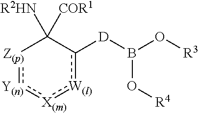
[Z(p)]1:[Y(n)]:[X(m)]:[W(l)]c([D]B(O[R4])O[R3])C1([R2HN])[COR1]
